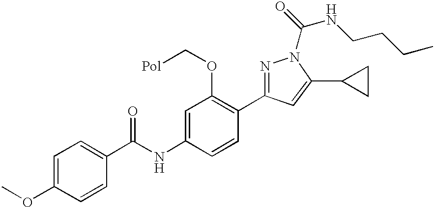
C1=C(NC(=O)C2=CC=C(OC)C=C2)C=CC(C2=NN(C(NCCCC)=O)C(C3CC3)=C2)=C1OC[Pol]
